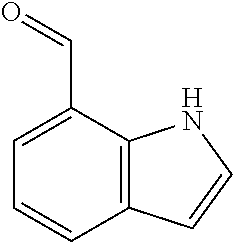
C12=C(C(C=O)=CC=C1)NC=C2
